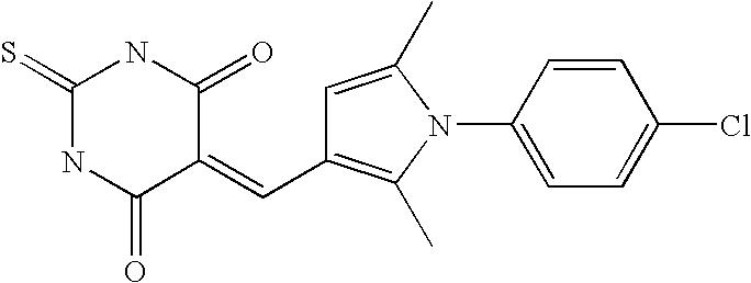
C1(=S)NC(=O)C(=CC2=C(C)N(C3=CC=C(Cl)C=C3)C(C)=C2)C(=O)N1
